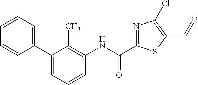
C(C1=NC(Cl)=C(C=O)S1)(NC1=C(C)C(C2=CC=CC=C2)=CC=C1)=O
